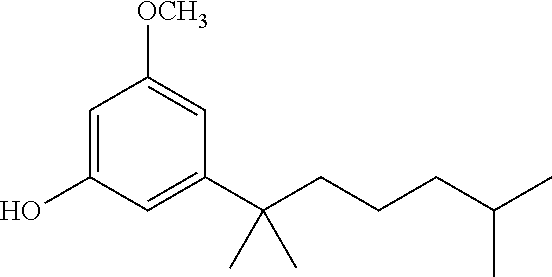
C1=C(O)C=C(C(CCCC(C)C)(C)C)C=C1[OCH3]
